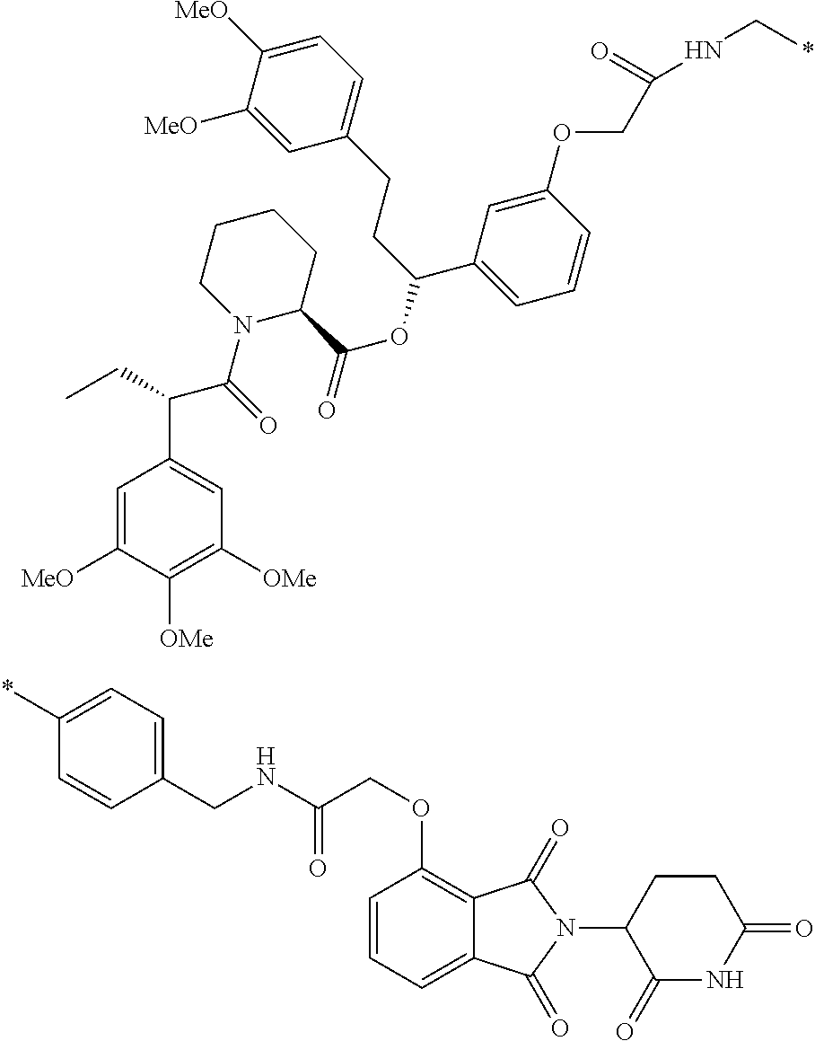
N(C(=O)COC1=CC(C(CCC2=CC=C([MeO])C([MeO])=C2)OC(C2CCCCN2C(=O)C(C2=CC([OMe])=C([OMe])C([MeO])=C2)CC)=O)=CC=C1)C*.N(C(COC1=C2C(=CC=C1)C(=O)N(C1CCC(=O)NC1=O)C2=O)=O)CC1=CC=C(*)C=C1
